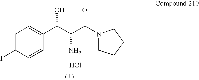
Cl.C(C(C(N1CCCC1)=O)N)(O)C1=CC=C(I)C=C1
